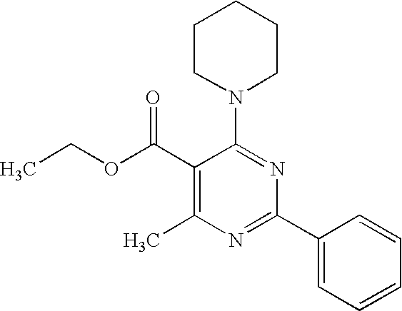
C1(C(OCC)=O)=C(C)N=C(C2=CC=CC=C2)N=C1N1CCCCC1
